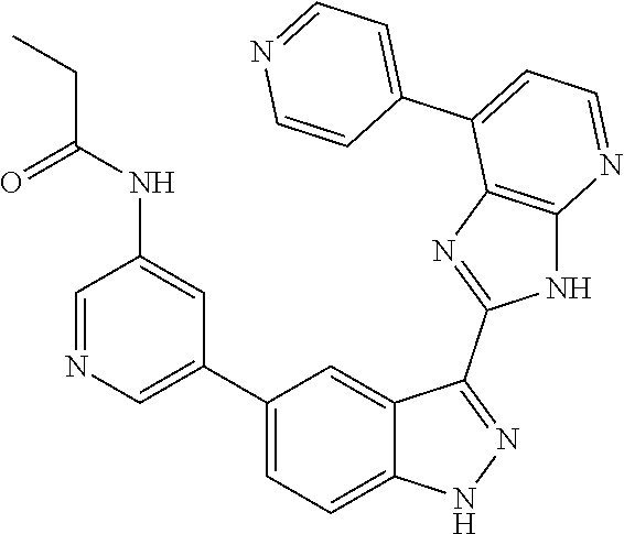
C1=NC=C(C2=CC=C3C(=C2)C(C2=NC4=C(N2)N=CC=C4C2=CC=NC=C2)=NN3)C=C1NC(=O)CC
